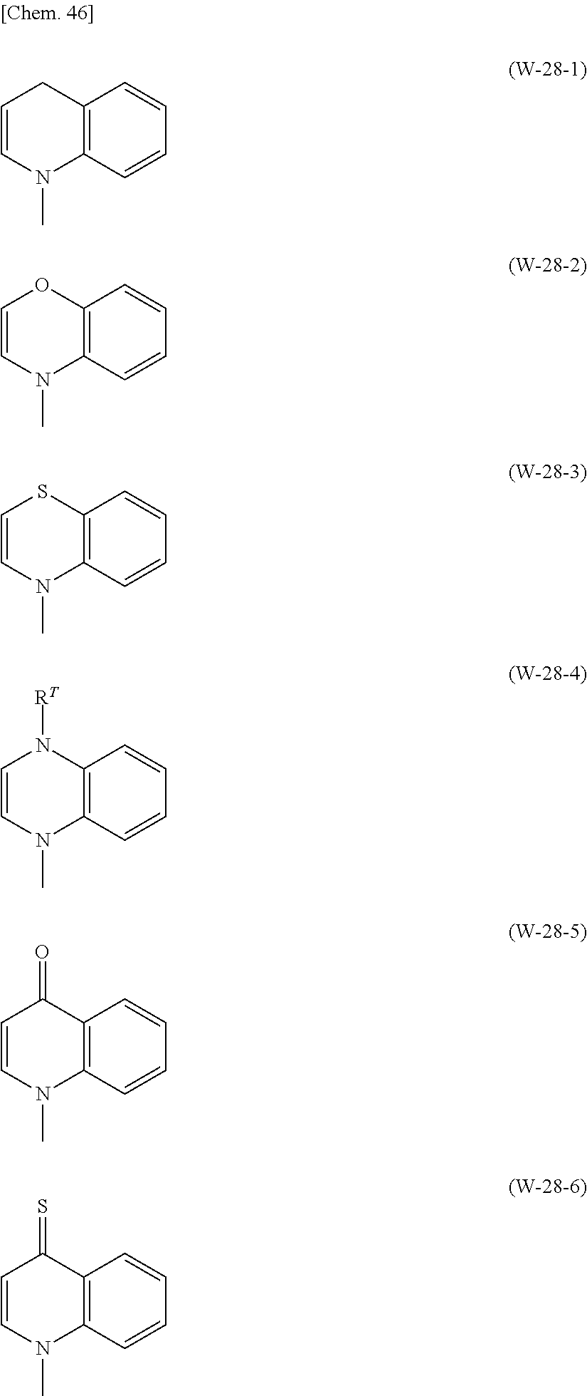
C1=CN(C)C2=C(C1)C=CC=C2.C1=CN(C)C2=C(O1)C=CC=C2.C1=CN(C)C2=C(S1)C=CC=C2.C1=CN(C)C2=C(N1[RT])C=CC=C2.C1=CN(C)C2=C(C1=O)C=CC=C2.C1=CN(C)C2=C(C1=S)C=CC=C2
